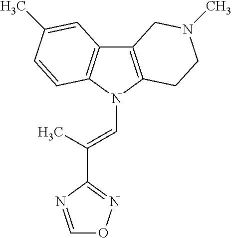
C12=C(N(C=C(C)C3=NOC=N3)C3=C1C=C(C)C=C3)CCN(C)C2
